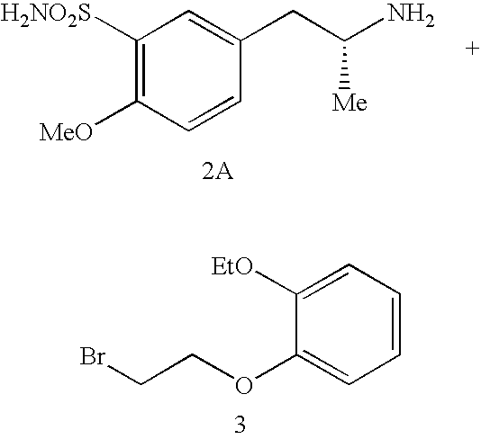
BrCCOC1=CC=CC=C1[EtO].C1([H2NO2S])=C([MeO])C=CC(CC(N)[Me])=C1
